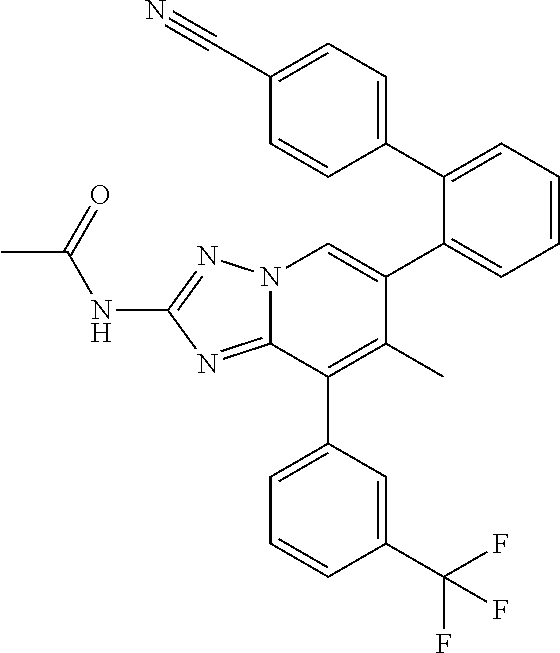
N(C1=NN2C(=N1)C(C1=CC=CC(C(F)(F)F)=C1)=C(C)C(C1=CC=CC=C1C1=CC=C(C#N)C=C1)=C2)C(C)=O
